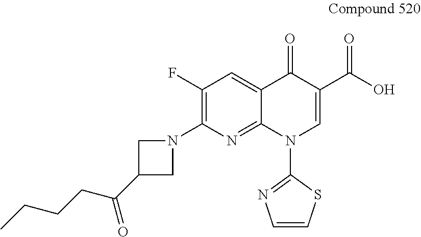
C1(F)=C(N2CC(C(CCCC)=O)C2)N=C2C(=C1)C(=O)C(C(O)=O)=CN2C1=NC=CS1
